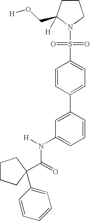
C1CC(CO[H])([H])N(S(C2=CC=C(C3=CC(N(C(=O)C4(C5=CC=CC=C5)CCCC4)[H])=CC=C3)C=C2)(=O)=O)C1
